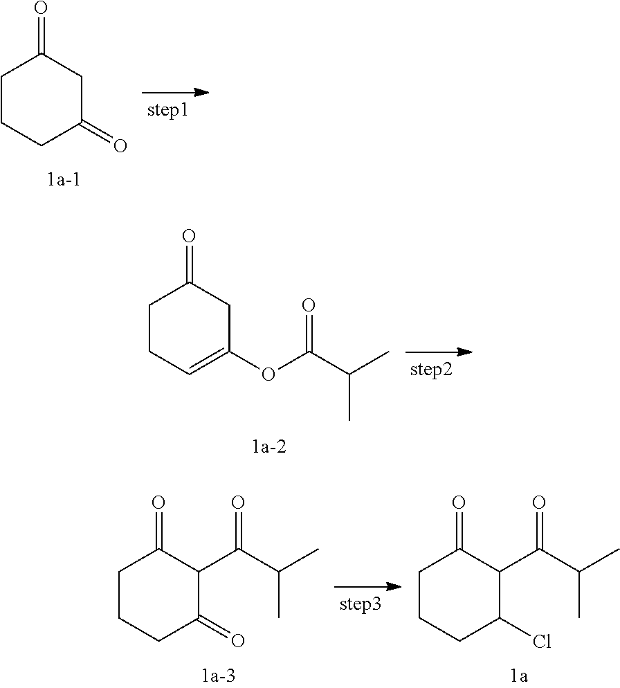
C1CCC(=O)CC1=O.C1CC=C(OC(C(C)C)=O)CC1=O.C1CCC(=O)C(C(C(C)C)=O)C1=O.C1CCC(Cl)C(C(C(C)C)=O)C1=O
